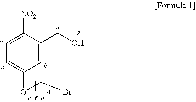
C1=C(CO)C([NO2])=CC=C1OCBr
